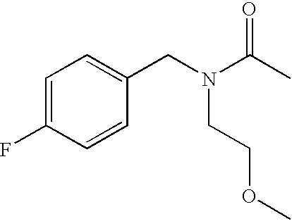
C1=C(F)C=CC(CN(C(C)=O)CCOC)=C1
